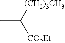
CC([(CH2)3CH3])[CO2Et]
